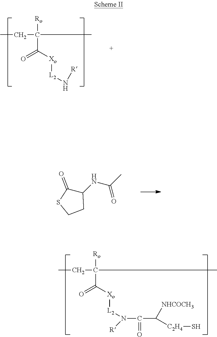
CCC([Ro])(C([Xo][L2]N[R])=O)C.C1(NC(C)=O)C(=O)SCC1.CCC([Ro])(C([Xo][L2]N(C(=O)C([NHCOCH3])[C2H4]S)[R])=O)C
